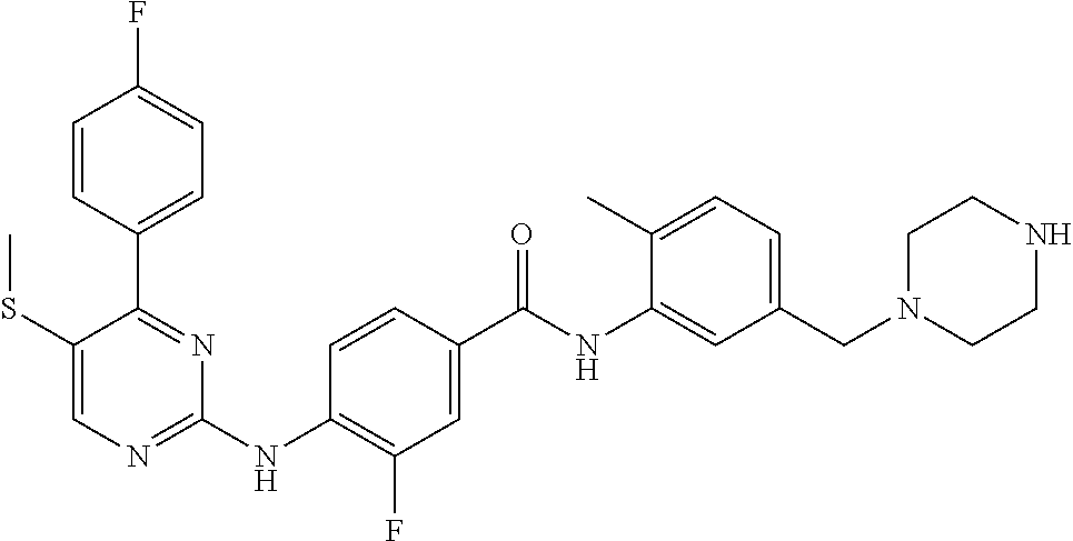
C1(C2=NC(NC3=C(F)C=C(C(NC4=CC(CN5CCNCC5)=CC=C4C)=O)C=C3)=NC=C2SC)=CC=C(F)C=C1
